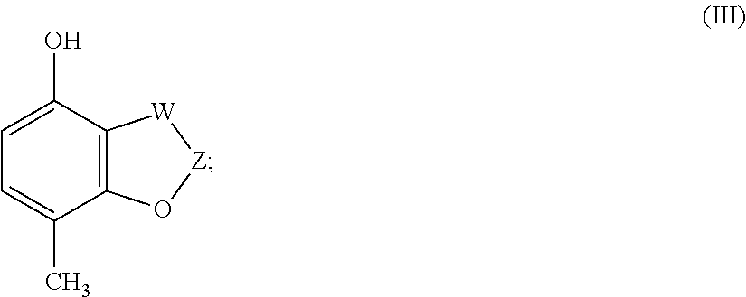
C12=C(C(O)=CC=C1C)[W][Z]O2
